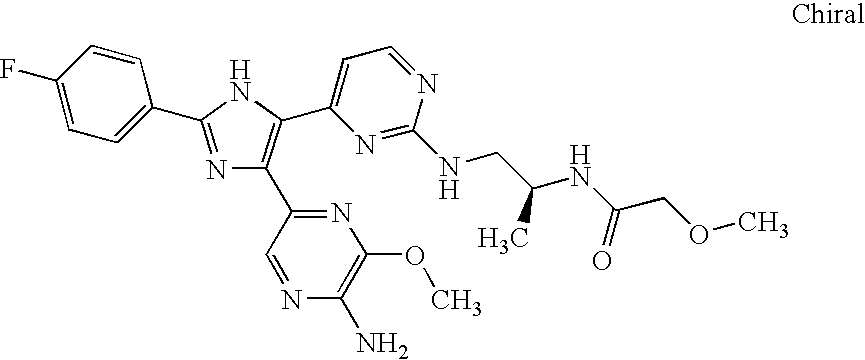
N1=C(C2=CC=C(F)C=C2)NC(C2=CC=NC(NCC(NC(COC)=O)C)=N2)=C1C1=NC(OC)=C(N)N=C1
